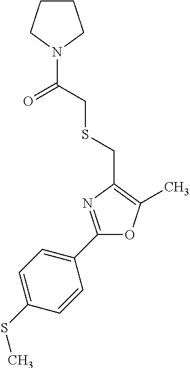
C1(C2=CC=C(SC)C=C2)=NC(CSCC(=O)N2CCCC2)=C(C)O1
